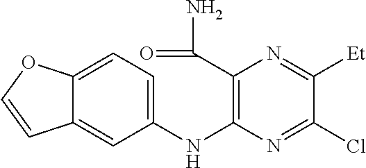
C12=CC=C(NC3=C(C(=O)N)N=C([Et])C(Cl)=N3)C=C1C=CO2
